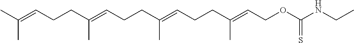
C(=CCCC(=CCCC(=CCOC(NCC)=S)C)C)(C)CCC=C(C)C
